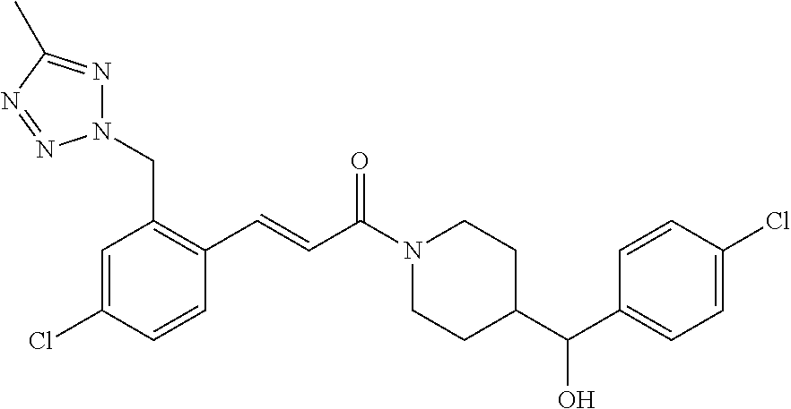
C1=C(Cl)C=CC(C=CC(N2CCC(C(C3=CC=C(Cl)C=C3)O)CC2)=O)=C1CN1N=C(C)N=N1
